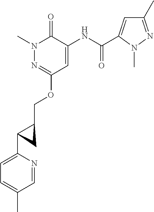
N1(C)N=C(OCC2C(C3=CC=C(C)C=N3)C2)C=C(NC(C2=CC(C)=NN2C)=O)C1=O
